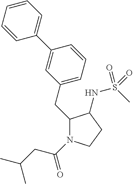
C(C1N(C(CC(C)C)=O)CCC1NS(C)(=O)=O)C1=CC=CC(C2=CC=CC=C2)=C1
